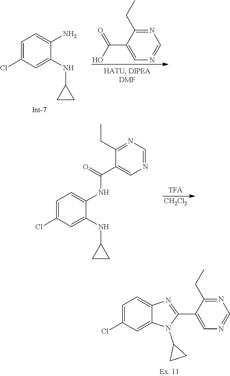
C1=NC=C(C2=NC3=CC=C(Cl)C=C3N2C2CC2)C(CC)=N1.C1(NC2CC2)=CC(Cl)=CC=C1N.N1=C(CC)C(C(O)=O)=CN=C1.[TFA].N(C1CC1)C1=CC(Cl)=CC=C1NC(C1=CN=CN=C1CC)=O.[CH2Cl2]
